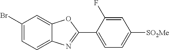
C1=C(Br)C=C2C(=C1)N=C(C1=CC=C([SO2Me])C=C1F)O2
